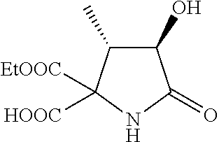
C1(O)C(C)C([EtOOC])([HOOC])NC1=O
